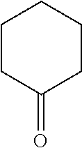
C1CC(=O)CCC1
